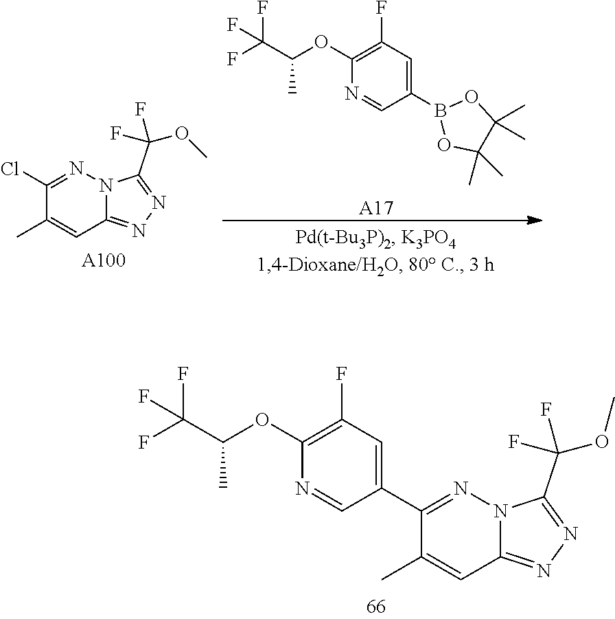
C1(OC(C(F)(F)F)C)=C(F)C=C(C2=NN3C(=NN=C3C(F)(F)OC)C=C2C)C=N1.C1(Cl)=NN2C(=NN=C2C(F)(F)OC)C=C1C.[A100].[A17].C1(OC(C(F)(F)F)C)=C(F)C=C(B2OC(C)(C)C(C)(C)O2)C=N1
